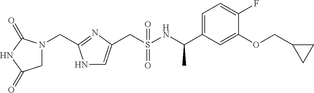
C(S(NC(C1=CC=C(F)C(OCC2CC2)=C1)C)(=O)=O)C1=CNC(CN2CC(=O)NC2=O)=N1
